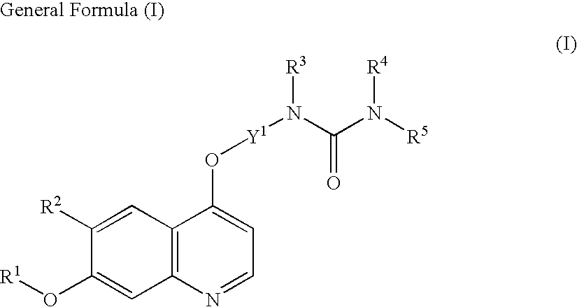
C12=C(N=CC=C1O[Y1]N(C(N([R5])[R4])=O)[R3])C=C(O[R1])C([R2])=C2
